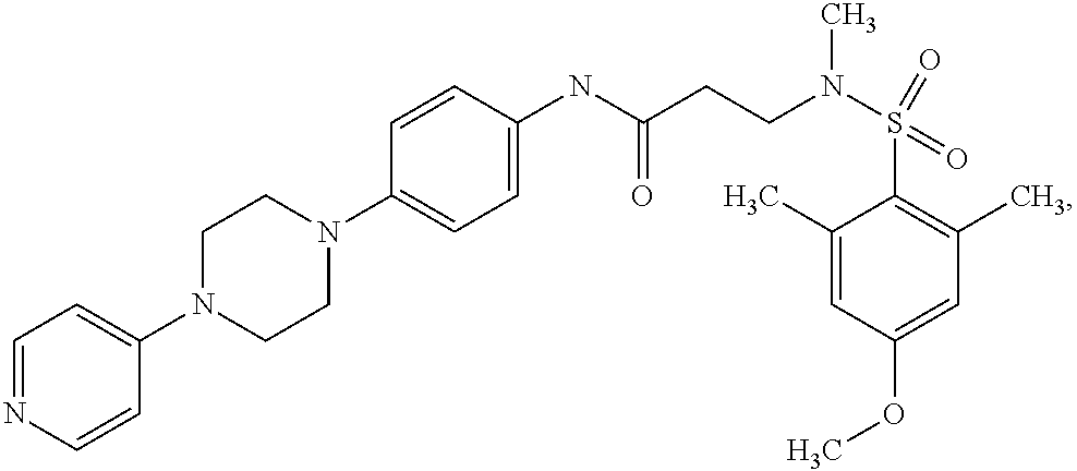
C1(N2CCN(C3=CC=C(NC(CCN(S(C4=C(C)C=C(OC)C=C4C)(=O)=O)C)=O)C=C3)CC2)=CC=NC=C1
